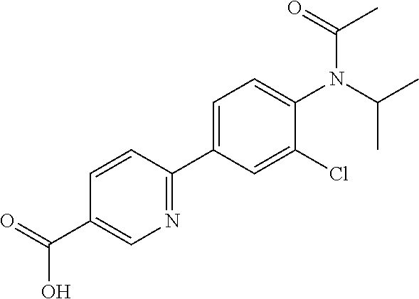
C(C1=CN=C(C2=CC=C(N(C(C)C)C(=O)C)C(Cl)=C2)C=C1)(=O)O
